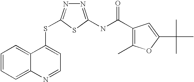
C1=CC=C2C(=C1)C(SC1=NN=C(NC(=O)C3=C(C)OC(C(C)(C)C)=C3)S1)=CC=N2
